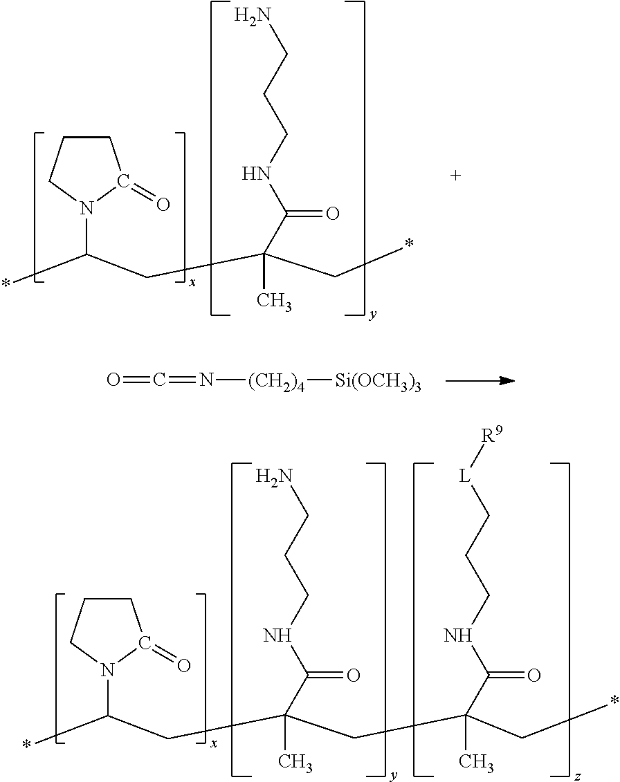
C1CCN(C(CC(C*)(C)C(NCCCN)=O)*)C1=O.O=C=N[(CH2)4][Si(OCH3)3].C1CCN(C(CC(CC(C*)(C)C(NCCC[L][R9])=O)(C)C(NCCCN)=O)*)C1=O
